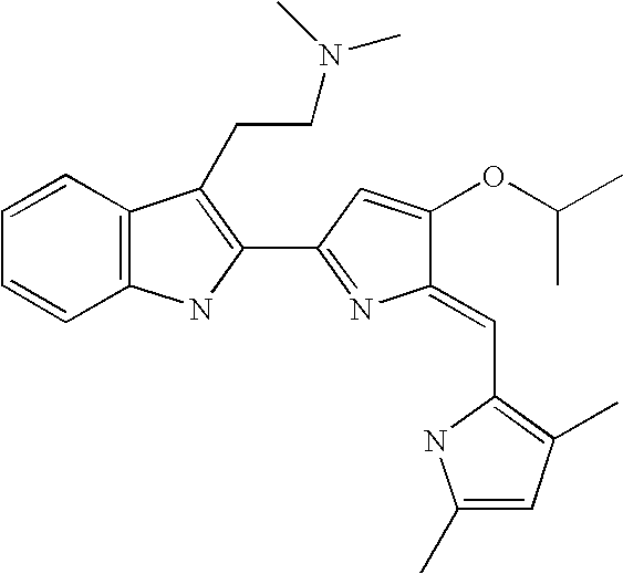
C1=CC2=C(C=C1)NC(C1=NC(=CC3=C(C)C=C(C)N3)C(OC(C)C)=C1)=C2CCN(C)C
